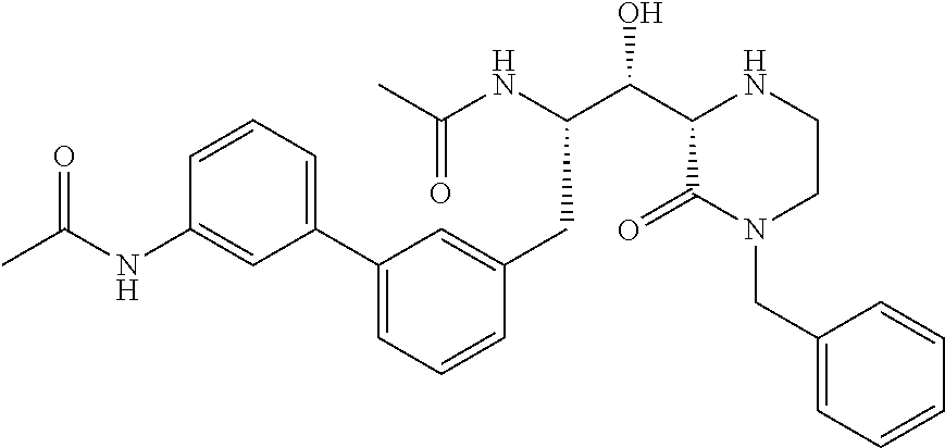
C1(C2=CC=CC(NC(C)=O)=C2)=CC=CC(CC(C(C2C(=O)N(CC3=CC=CC=C3)CCN2)O)NC(C)=O)=C1
